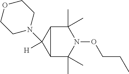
C12C(C)(C)N(OCCC)C(C)(C)C1C2([H])N1CCOCC1
